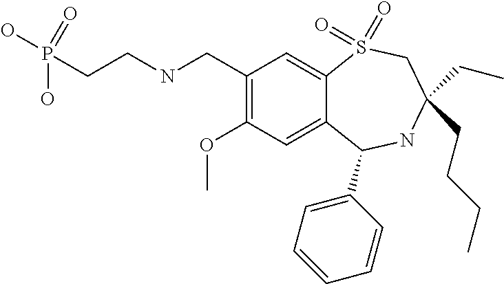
C1(CNCCP(=O)(O)O)=C(OC)C=C2C(=C1)S(=O)(=O)CC(CC)(CCCC)NC2C1=CC=CC=C1
